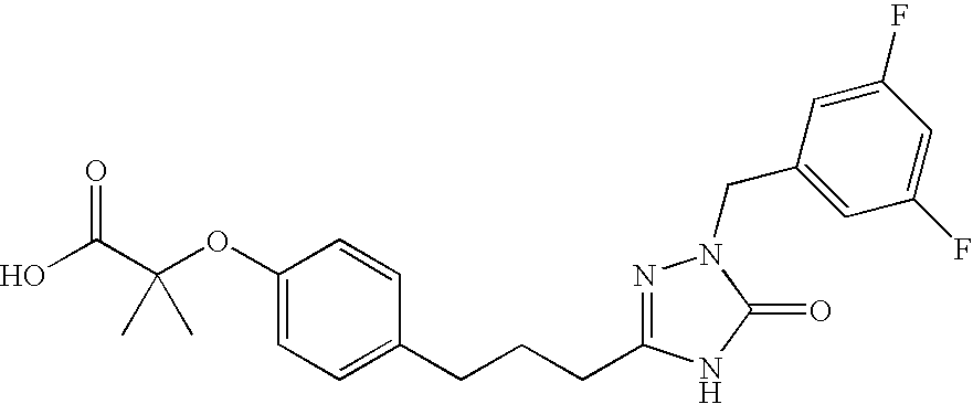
C1(OC(C(O)=O)(C)C)=CC=C(CCCC2=NN(CC3=CC(F)=CC(F)=C3)C(=O)N2)C=C1
